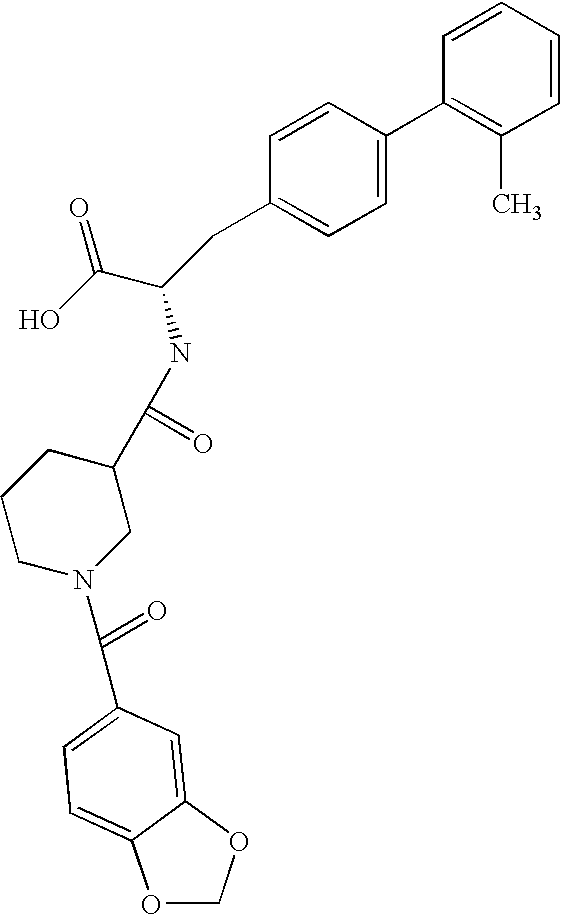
C1=CC=CC(C)=C1C1=CC=C(CC(C(O)=O)NC(C2CCCN(C(=O)C3=CC=C4OCOC4=C3)C2)=O)C=C1
